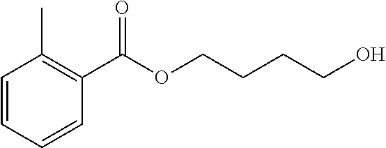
C1=CC=CC(C(OCCCCO)=O)=C1C
